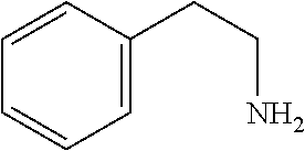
C1=C(CCN)C=CC=C1
